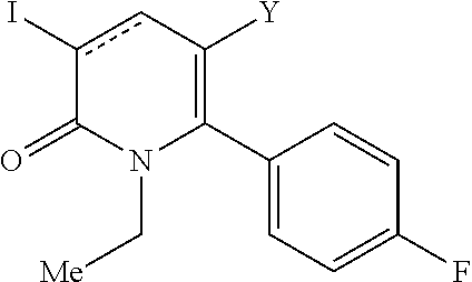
C1(C2=C([Y])cc(I)C(=O)N2C[Me])=CC=C(F)C=C1
